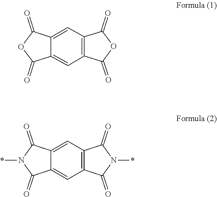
C12=CC3=C(C=C1C(=O)OC2=O)C(=O)OC3=O.C12=CC3=C(C=C1C(=O)N(*)C2=O)C(=O)N(*)C3=O
